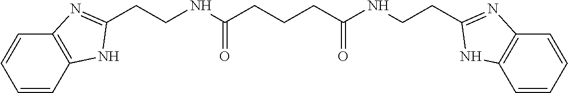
C1=CC=CC2=C1NC(CCNC(CCCC(NCCC1=NC3=C(C=CC=C3)N1)=O)=O)=N2
